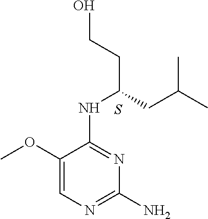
C1(OC)=CN=C(N)N=C1NC(CCO)CC(C)C.S
